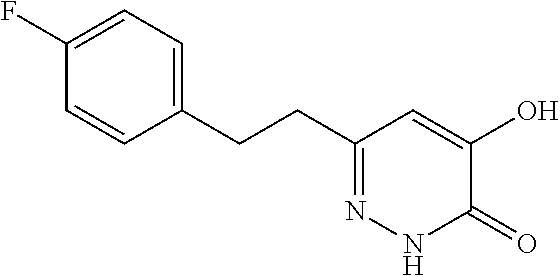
C1(CCC2=NNC(=O)C(O)=C2)=CC=C(F)C=C1
